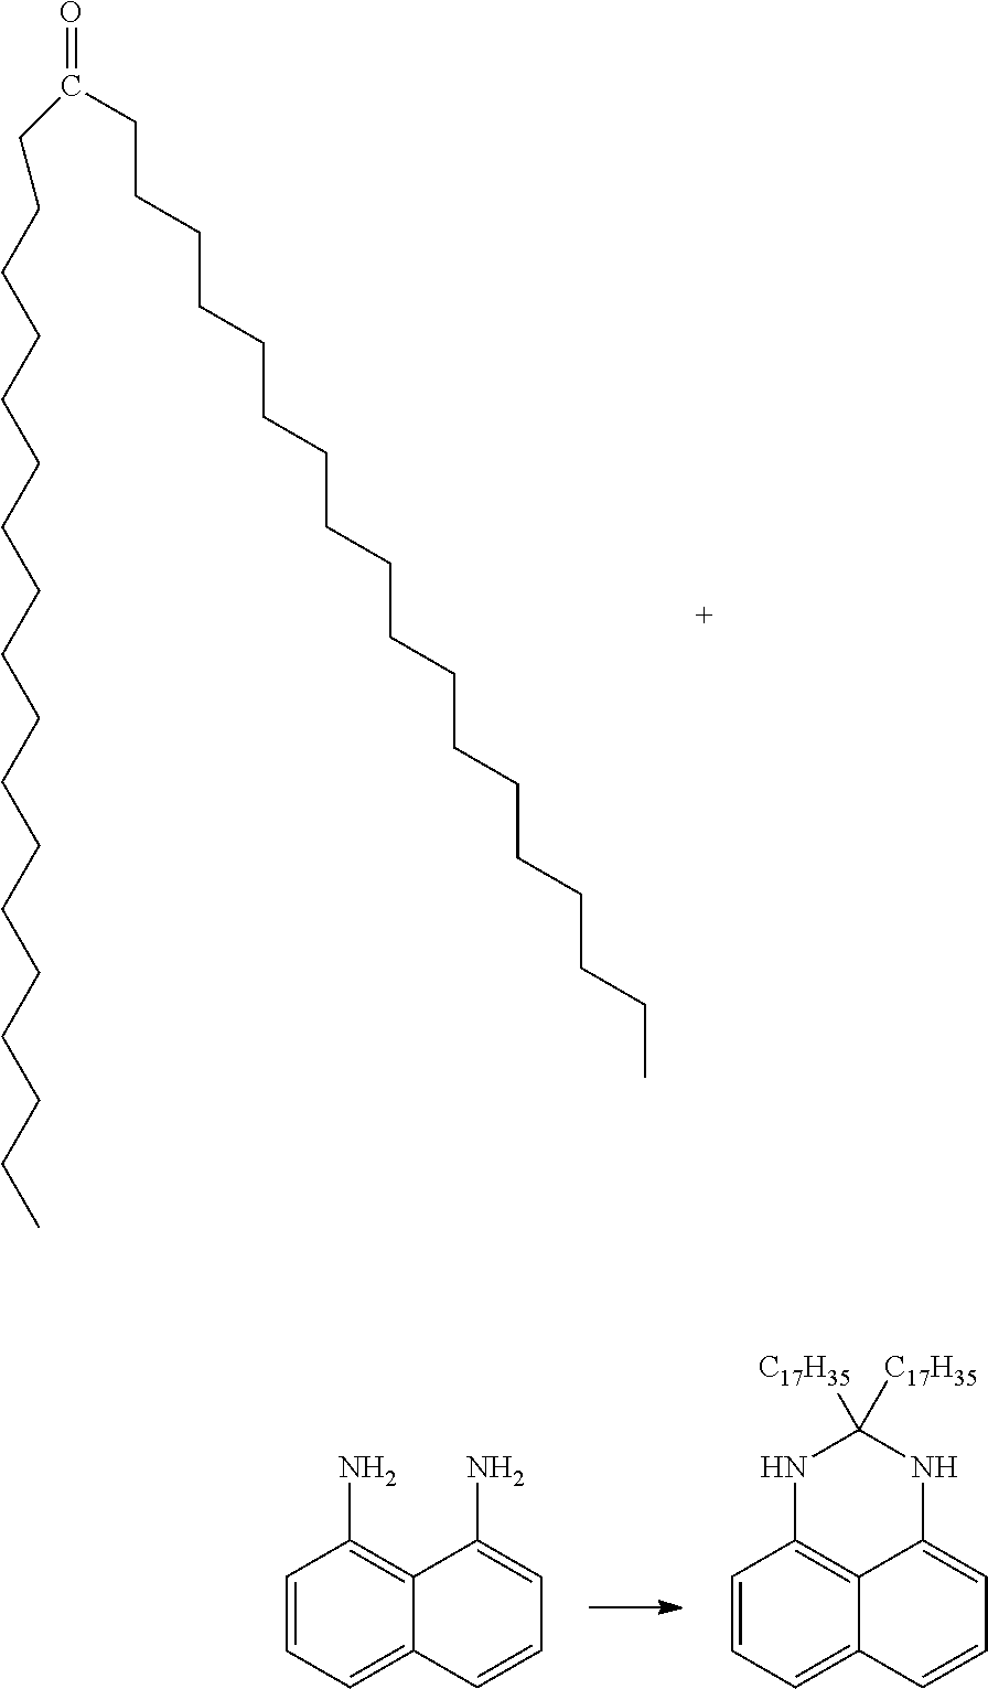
O=C(CCCCCCCCCCCCCCCCCC)CCCCCCCCCCCCCCCCCC.C1=CC=C2C(=C1N)C(N)=CC=C2.C1=CC=C2C3=C1NC([C17H35])([C17H35])NC3=CC=C2
